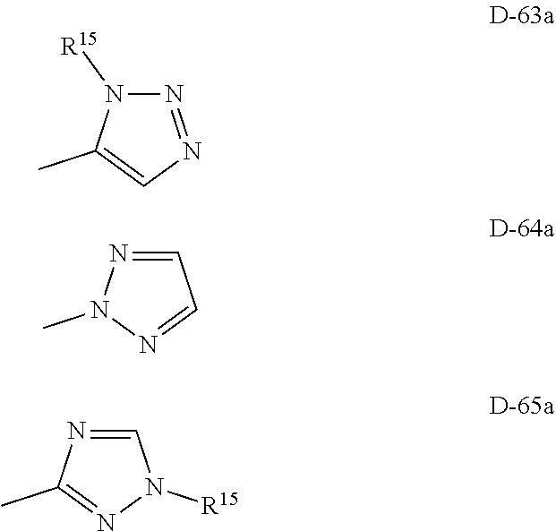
N1=NC=C(C)N1[R15].C1=NN(C)N=C1.C1=NC(C)=NN1[R15]
